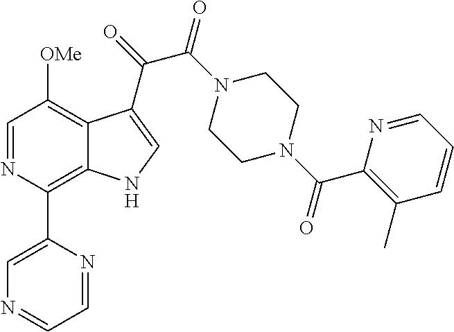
C1=NC(C2=CN=CC=N2)=C2C(=C1[OMe])C(C(=O)C(N1CCN(C(C3=C(C)C=CC=N3)=O)CC1)=O)=CN2
